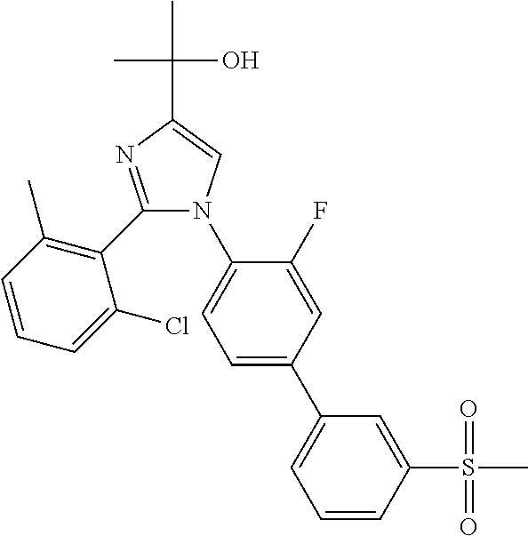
C1(C2=C(C)C=CC=C2Cl)=NC(C(C)(C)O)=CN1C1=CC=C(C2=CC=CC(S(C)(=O)=O)=C2)C=C1F
